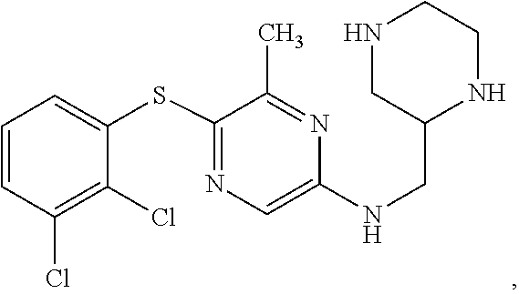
C1=C(NCC2NCCNC2)N=C(C)C(SC2=CC=CC(Cl)=C2Cl)=N1
